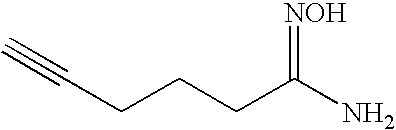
C#CCCCC(N)=[NOH]
